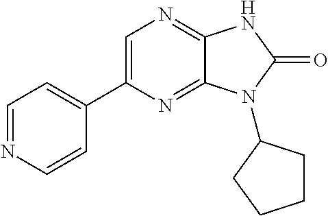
C1=NC=CC(C2=CN=C3C(=N2)N(C2CCCC2)C(=O)N3)=C1
